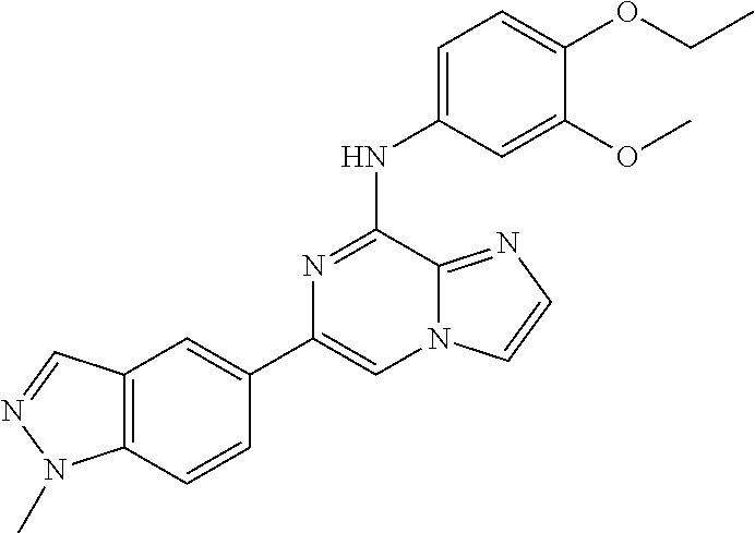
C12=C(C=CC(C3=CN4C(=NC=C4)C(NC4=CC=C(OCC)C(OC)=C4)=N3)=C1)N(C)N=C2
